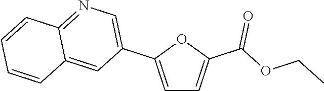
C1=C(C2=CN=C3C(=C2)C=CC=C3)OC(C(OCC)=O)=C1
